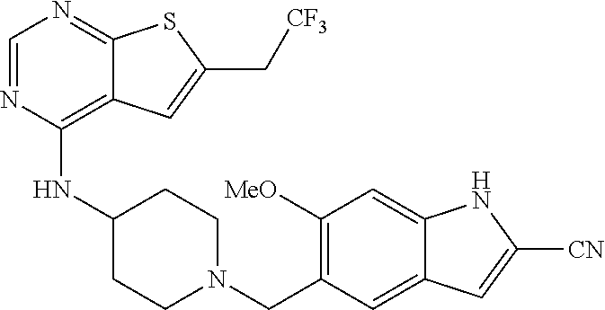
C1=NC(NC2CCN(CC3=C([MeO])C=C4C(=C3)C=C([CN])N4)CC2)=C2C(=N1)SC(C[CF3])=C2
